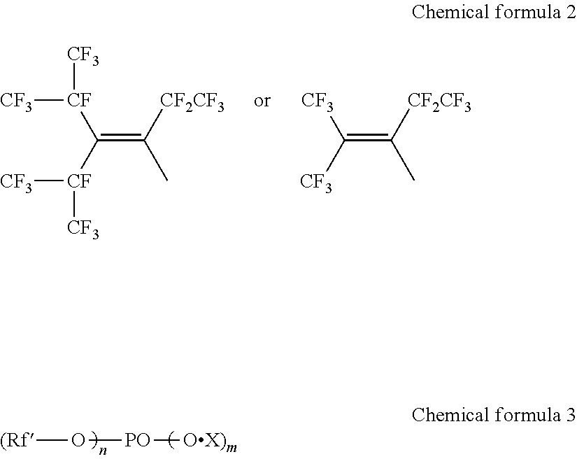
[CF](C([CF]([CF3])[CF3])=C(C)[CF2CF3])([CF3])[CF3].[CF3]C([CF3])=C(C)[CF2CF3].[(Rf]O[PO][OX)m]
